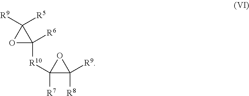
O1C([R6])([R10]C2([R7])C([R9])([R8])O2)C1([R9])[R5]
